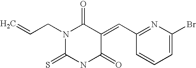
N1(CC=C)C(=S)NC(=O)C(=CC2=NC(Br)=CC=C2)C1=O
